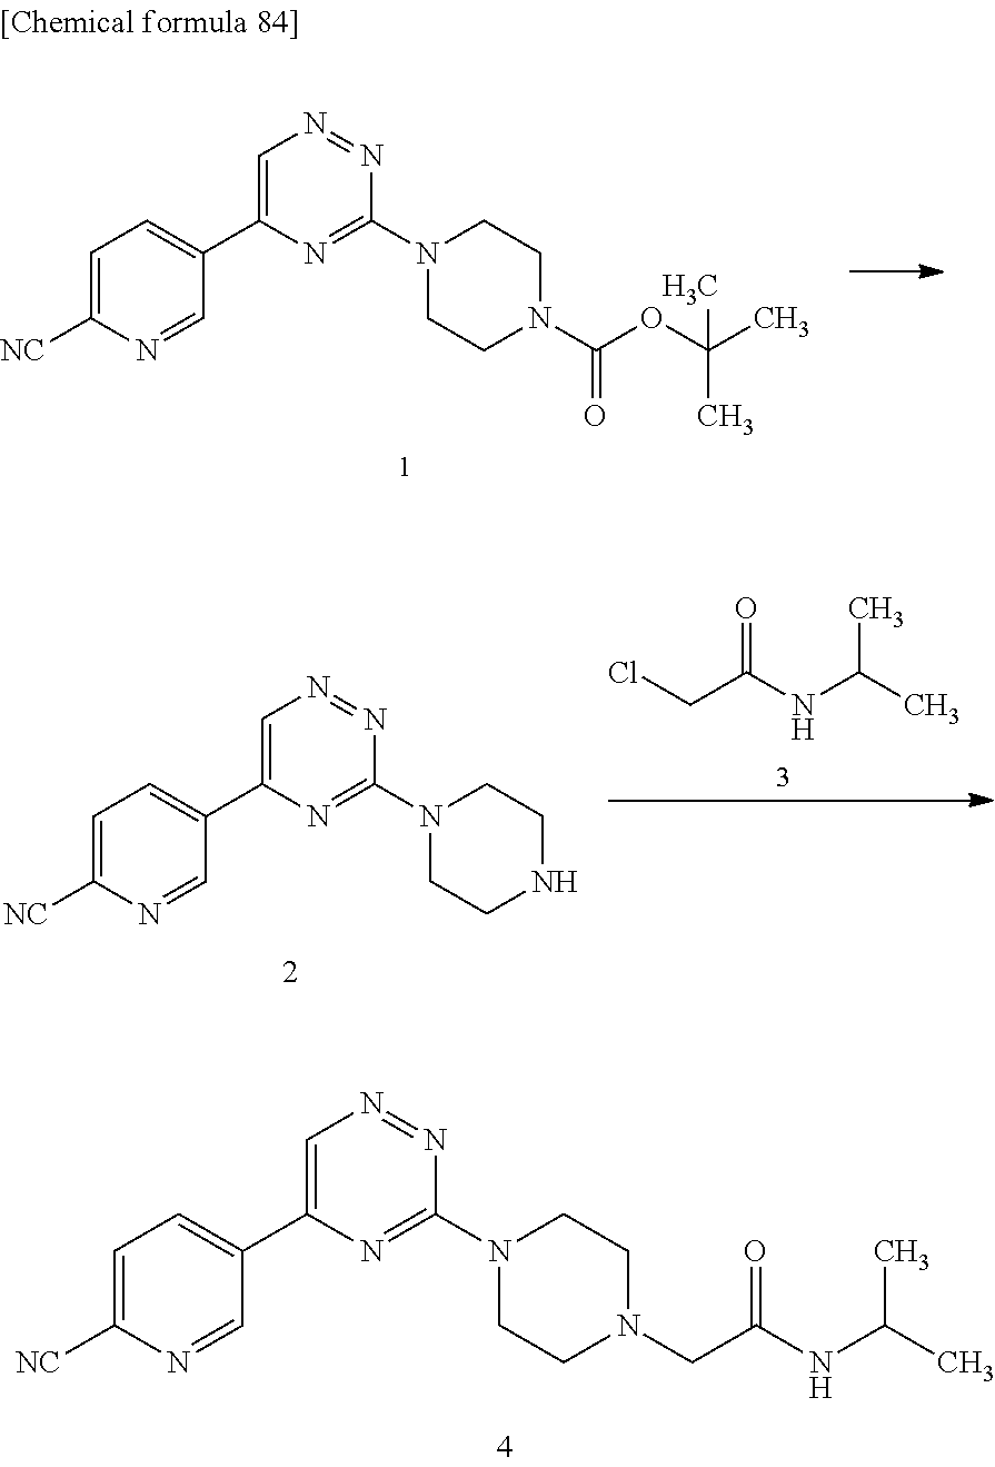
C1=C([NC])N=CC(C2=CN=NC(N3CCN(C(OC(C)(C)C)=O)CC3)=N2)=C1.C1=C([NC])N=CC(C2=CN=NC(N3CCN(CC(NC(C)C)=O)CC3)=N2)=C1.C1=C([NC])N=CC(C2=CN=NC(N3CCNCC3)=N2)=C1.ClCC(NC(C)C)=O
